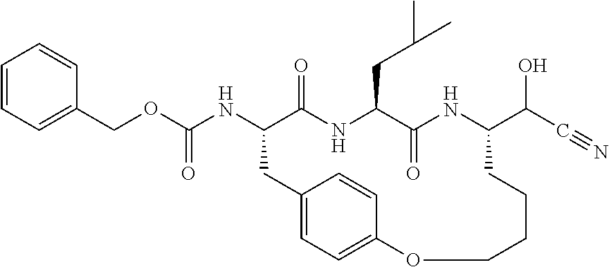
C12=CC=C(C=C1)OCCCCC(C(C#N)O)NC(=O)C(CC(C)C)NC(=O)C(NC(OCC1=CC=CC=C1)=O)C2
